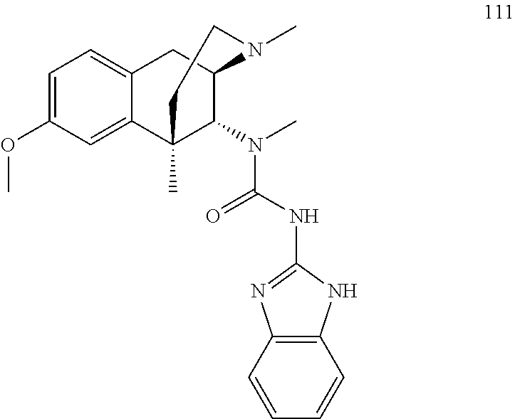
C1=C(OC)C=C2C(=C1)CC1C(N(C(NC3=NC4=C(N3)C=CC=C4)=O)C)C2(C)CCN1C
